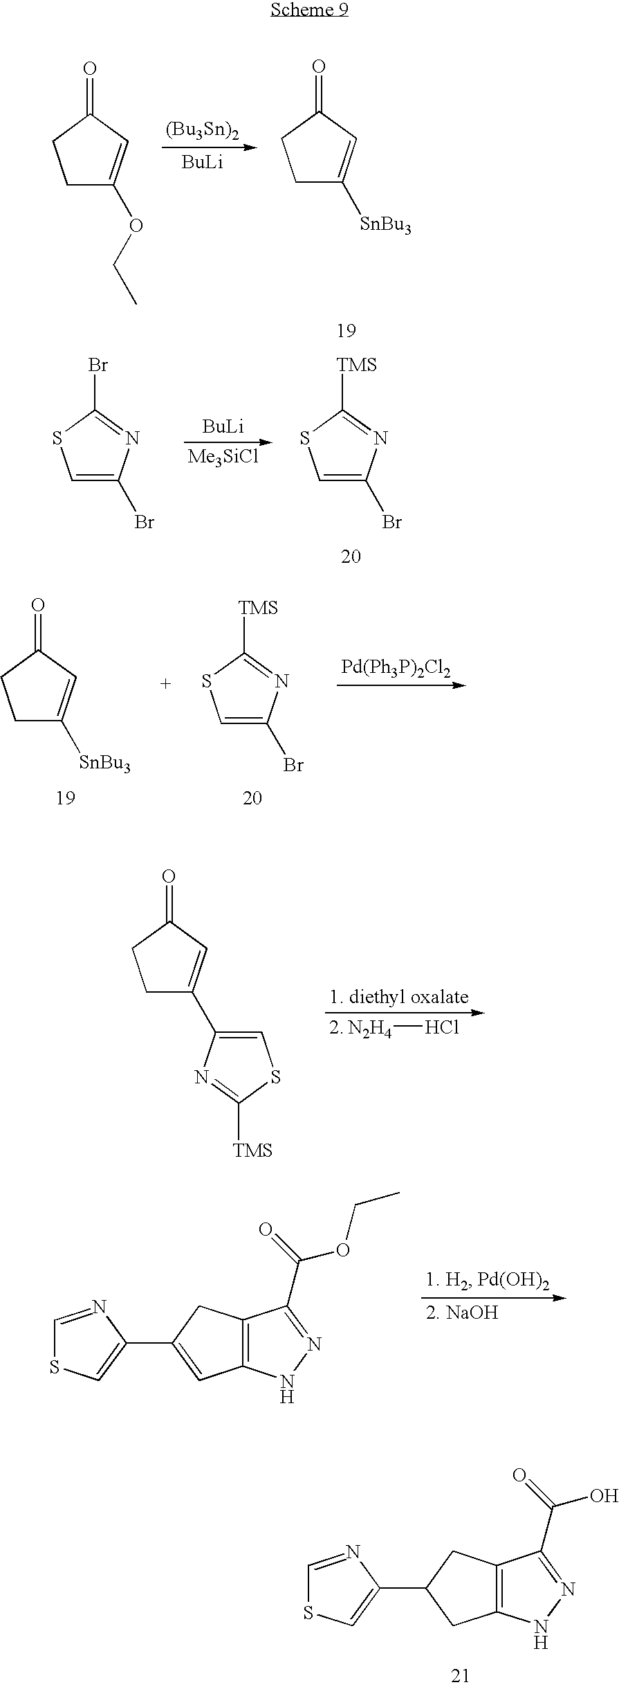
[Me3SiCl].[BuLi].C1=C(Br)N=C([TMS])S1.C1=C(Br)N=C(Br)S1.[N2H4]Cl.C1C(C2=CSC([TMS])=N2)=CC(=O)C1.C1(C2=CC3=C(C2)C(C(OCC)=O)=NN3)=CSC=N1.C1(C2CC3=C(C2)C(C(O)=O)=NN3)=CSC=N1.[BuLi].C1C([SnBu3])=CC(=O)C1.C1C(OCC)=CC(=O)C1.C1C([SnBu3])=CC(=O)C1.C1=C(Br)N=C([TMS])S1
